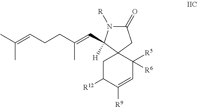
C1(=O)N([R])C([H])(C=C(CCC=C(C)C)C)C2(C1)CC([R12])C([R9])=CC2([R5])[R6]
